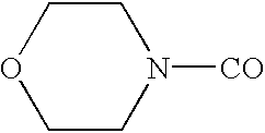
C1COCCN1[CO]
